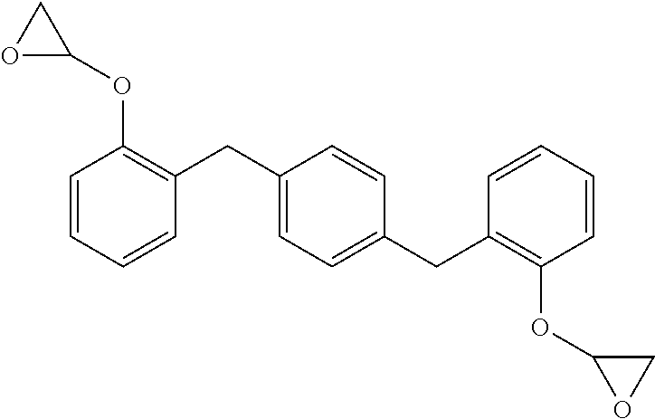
O1C(OC2=C(CC3=CC=C(CC4=C(OC5OC5)C=CC=C4)C=C3)C=CC=C2)C1
